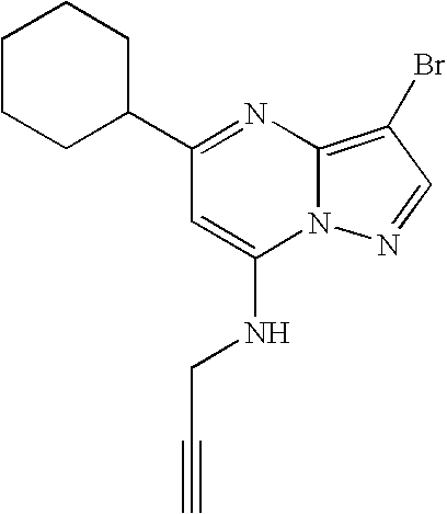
C1CCC(C2=NC3=C(Br)C=NN3C(NCC#C)=C2)CC1
